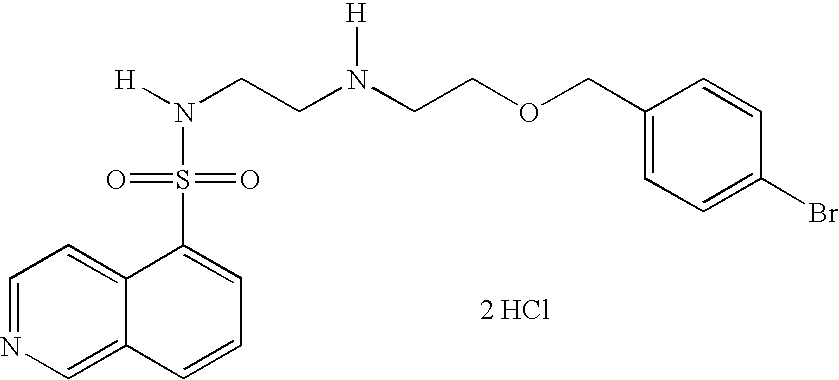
N(CCN(CCOCC1=CC=C(Br)C=C1)[H])([H])S(=O)(=O)C1=CC=CC2=CN=CC=C12.[2 HCl]
